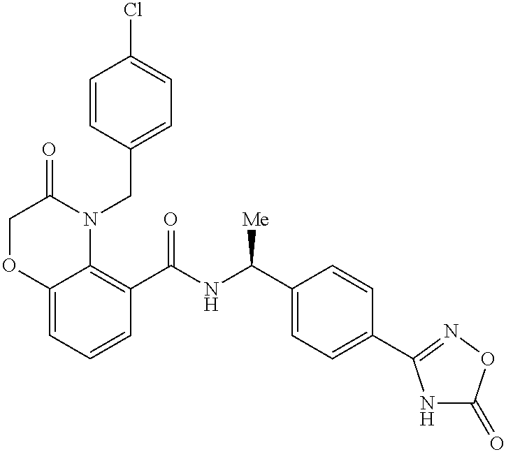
C1=CC(CN2C(=O)COC3=CC=CC(C(NC(C4=CC=C(C5=NOC(=O)N5)C=C4)[Me])=O)=C23)=CC=C1Cl
